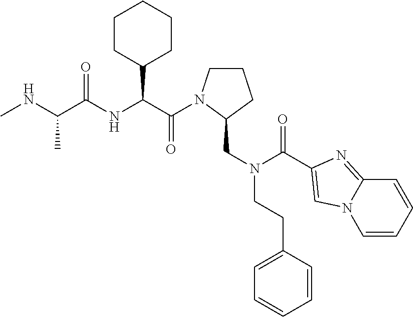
CNC(C(NC(C(=O)N1CCCC1CN(C(=O)C1=CN2C=CC=CC2=N1)CCC1=CC=CC=C1)C1CCCCC1)=O)C
